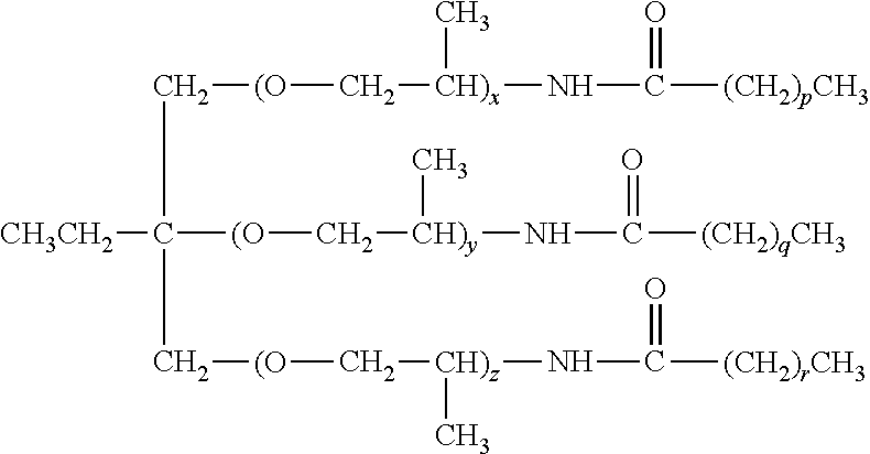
[CH3CH2]C(C[(O]C[CH)x](C)NC(=O)[(CH2)pCH3])(C[(O]C[CH)z](C)NC(=O)[(CH2)rCH3])[(O]C[CH)y](C)NC(=O)[(CH2)qCH3]
